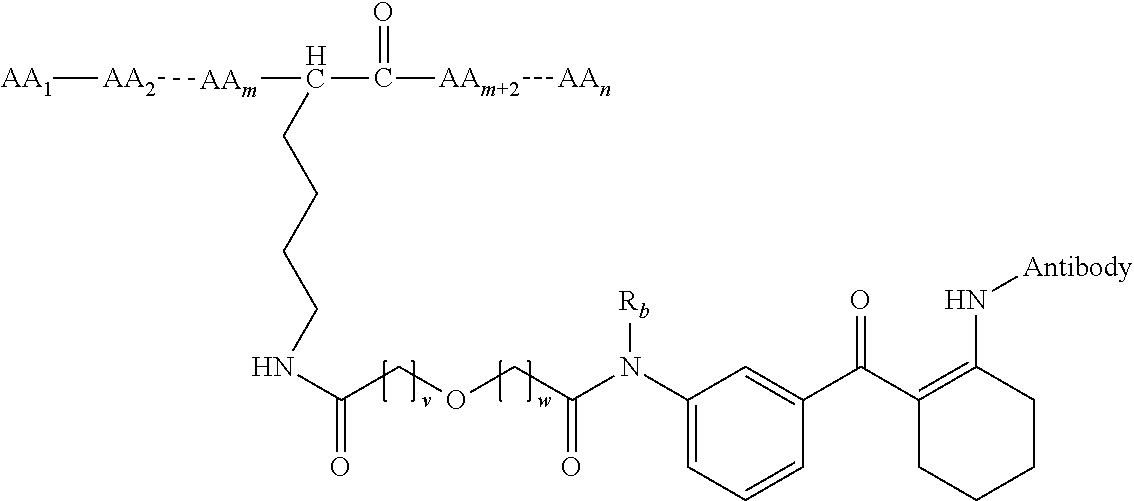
C([AAm][AA2][AA1])(C([AAm+2][AAn])=O)CCCCNC(=O)COCC(N(C1=CC=CC(C(C2=C(N[Antibody])CCCC2)=O)=C1)[Rb])=O
